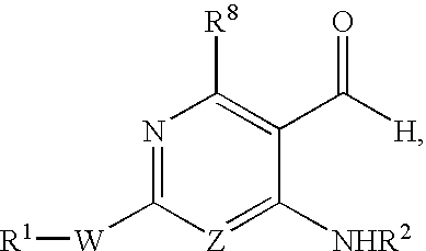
N1=C([W][R1])[Z]=C([NHR2])C(C([H])=O)=C1[R8]
